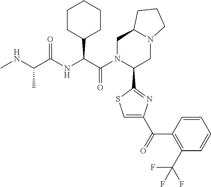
C(C(=O)NC(C(N1C(C2=NC(C(=O)C3=C(C(F)(F)F)C=CC=C3)=CS2)CN2C(C1)CCC2)=O)C1CCCCC1)(NC)C
